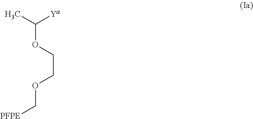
C(OCCOC[PFPE])(C)[Ya]
